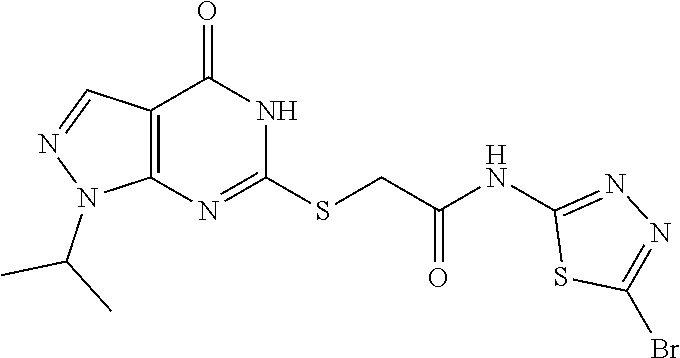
C12=C(N=C(SCC(NC3=NN=C(Br)S3)=O)NC1=O)N(C(C)C)N=C2
